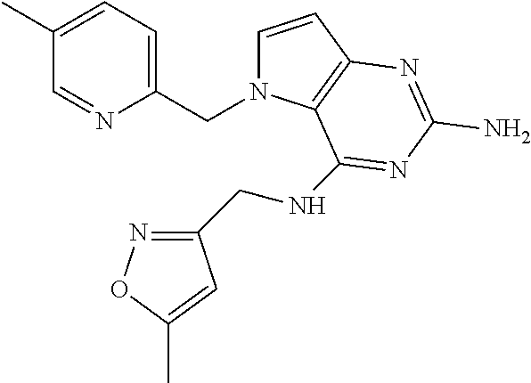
C1=CC2=C(N1CC1=CC=C(C)C=N1)C(NCC1=NOC(C)=C1)=NC(N)=N2
